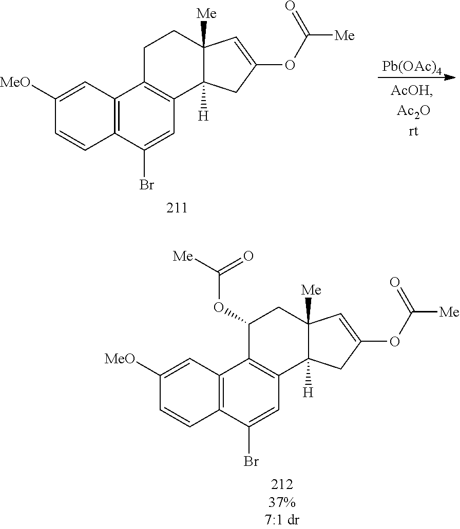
C1([MeO])=CC2=C(C=C1)C(Br)=CC1=C2C(OC([Me])=O)CC2([Me])C1([H])CC(OC(=O)[Me])=C2.C1([MeO])=CC2=C(C=C1)C(Br)=CC1=C2CCC2([Me])C1([H])CC(OC(=O)[Me])=C2.[Pb(OAc)4]
